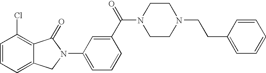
C1=CC=C2C(=C1Cl)C(=O)N(C1=CC=CC(C(=O)N3CCN(CCC4=CC=CC=C4)CC3)=C1)C2
